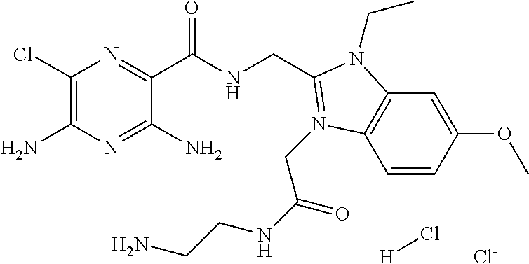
C1(Cl)=C(N)N=C(N)C(C(NCC2=[N+](CC(=O)NCCN)C3=C(C=C(OC)C=C3)N2CC)=O)=N1.[H]Cl.[Cl-]
